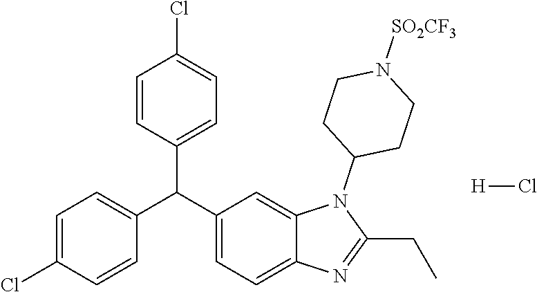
C1=CC(Cl)=CC=C1C(C1=CC=C2C(=C1)N(C1CCN([SO2CF3])CC1)C(CC)=N2)C1=CC=C(Cl)C=C1.[H]Cl
